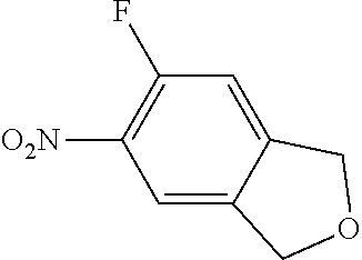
C12=CC(F)=C([O2N])C=C1COC2
